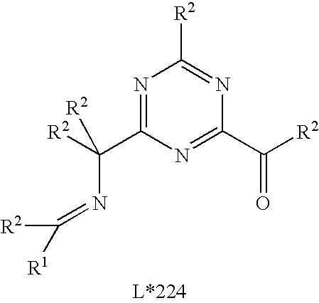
N1=C(C([R2])(N=C([R2])[R1])[R2])N=C(C([R2])=O)N=C1[R2]
